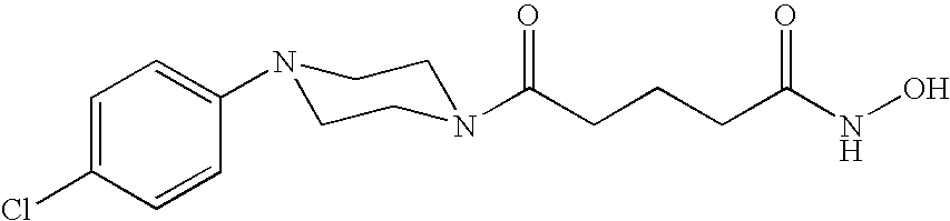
C(CCCC(NO)=O)(=O)N1CCN(C2=CC=C(Cl)C=C2)CC1
